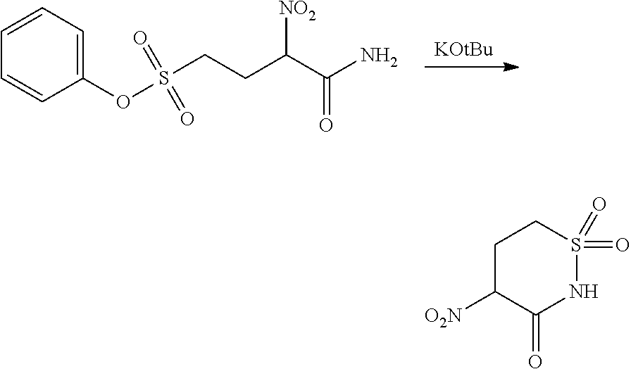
C1C([O2N])C(=O)NS(=O)(=O)C1.[KOtBu].C1=CC(OS(CCC(C(N)=O)[NO2])(=O)=O)=CC=C1
